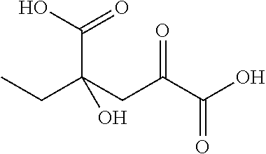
C(C(CC(C(O)=O)=O)(O)C(=O)O)C
